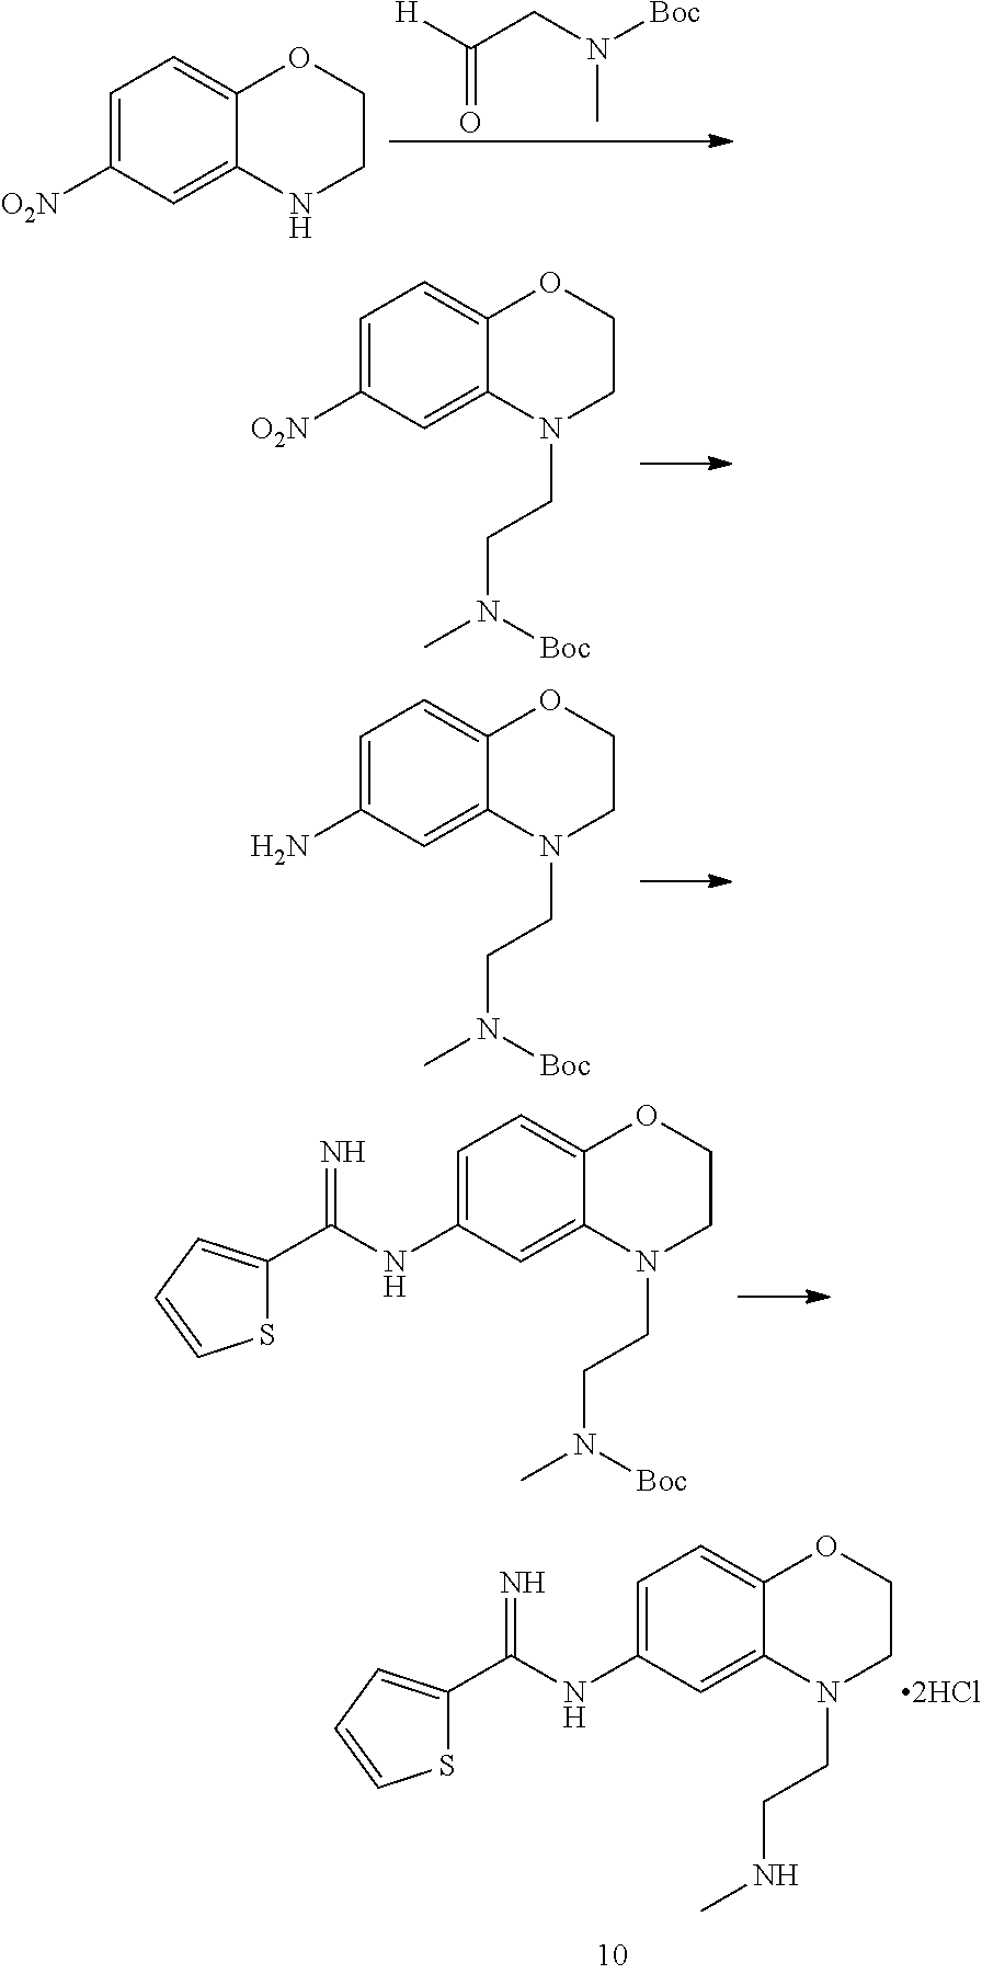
C1=C([O2N])C=C2C(=C1)OCCN2.[H]C(CN([Boc])C)=O.C1=C([O2N])C=C2C(=C1)OCCN2CCN(C)[Boc].C1=C(N)C=C2C(=C1)OCCN2CCN(C)[Boc].C1=C(NC(=N)C2=CC=CS2)C=C2C(=C1)OCCN2CCN(C)[Boc].[2HCl].C1=C(NC(=N)C2=CC=CS2)C=C2C(=C1)OCCN2CCNC
